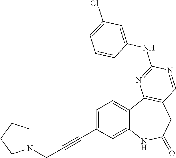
C1=C(C#CCN2CCCC2)C=C2C(=C1)C1=C(CC(=O)N2)C=NC(NC2=CC(Cl)=CC=C2)=N1
